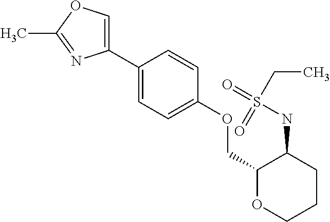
C1(C2=CC=C(OCC3OCCCC3NS(CC)(=O)=O)C=C2)=COC(C)=N1
